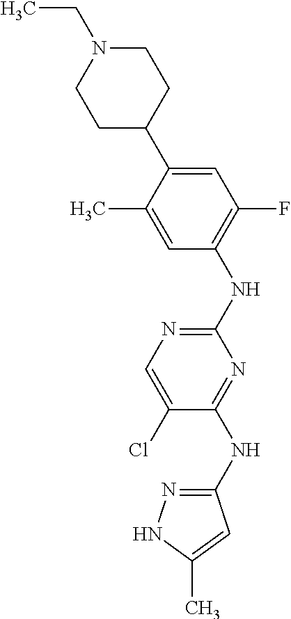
C1=C(Cl)C(NC2=NNC(C)=C2)=NC(NC2=C(F)C=C(C3CCN(CC)CC3)C(C)=C2)=N1
